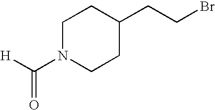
C1N(C([H])=O)CCC(CCBr)C1
